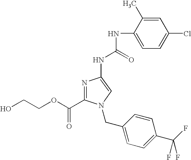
N1=C(C(OCCO)=O)N(CC2=CC=C(C(F)(F)F)C=C2)C=C1NC(NC1=CC=C(Cl)C=C1C)=O
